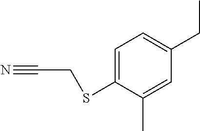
C1=C(SCC#N)C(C)=CC(CC)=C1
